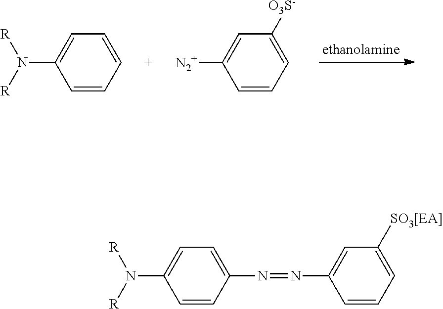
C1=CC=CC(N([R])[R])=C1.C1([O3S-])=CC=CC([N2+])=C1.C1=C(N=NC2=CC([SO3[EA]])=CC=C2)C=CC(N([R])[R])=C1
